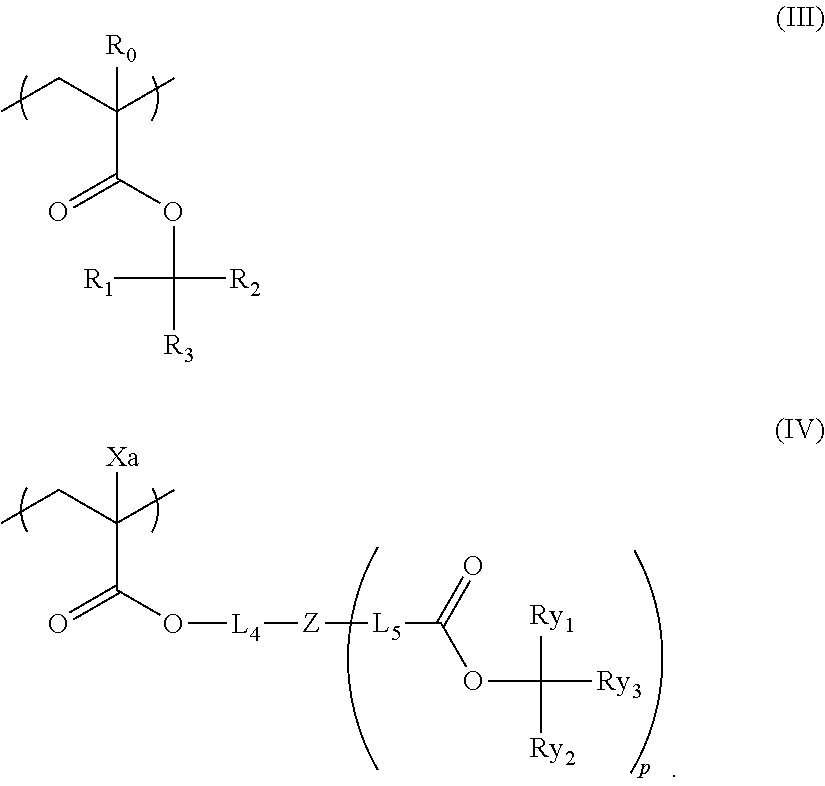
CCC(C)(C(=O)OC([R3])([R2])[R1])[R0].CCC(C)(C(=O)O[L4][Z][L5]C(OC([Ry1])([Ry2])[Ry3])=O)[Xa]
